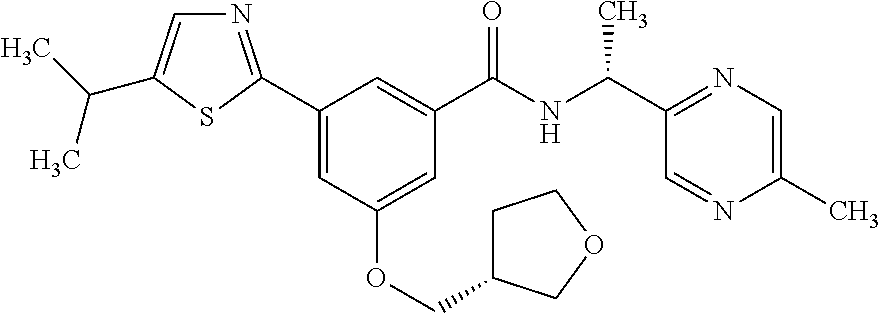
C1(C2=NC=C(C(C)C)S2)=CC(OCC2CCOC2)=CC(C(NC(C2=NC=C(C)N=C2)C)=O)=C1
